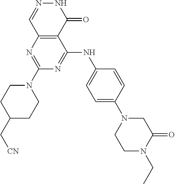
C12=C(N=C(N3CCC(C[CN])CC3)N=C1NC1=CC=C(N3CCN(CC)C(=O)C3)C=C1)C=NNC2=O
